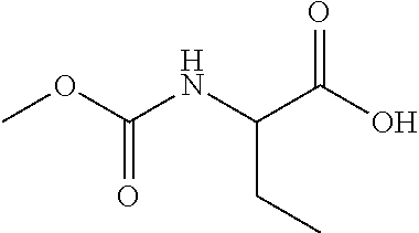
COC(=O)NC(CC)C(=O)O
